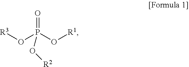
O=P(O[R1])(O[R3])O[R2]
